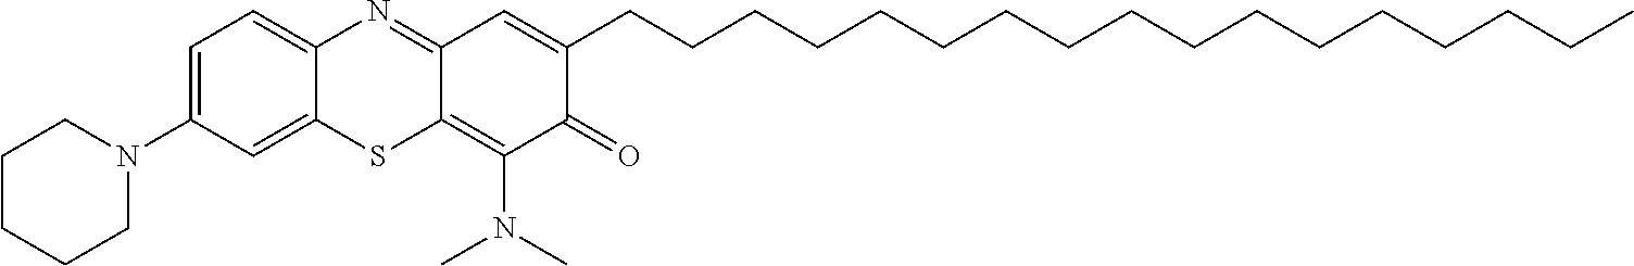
C1CCCN(C2=CC=C3C(=C2)SC2=C(N(C)C)C(=O)C(CCCCCCCCCCCCCCCCC)=CC2=N3)C1
